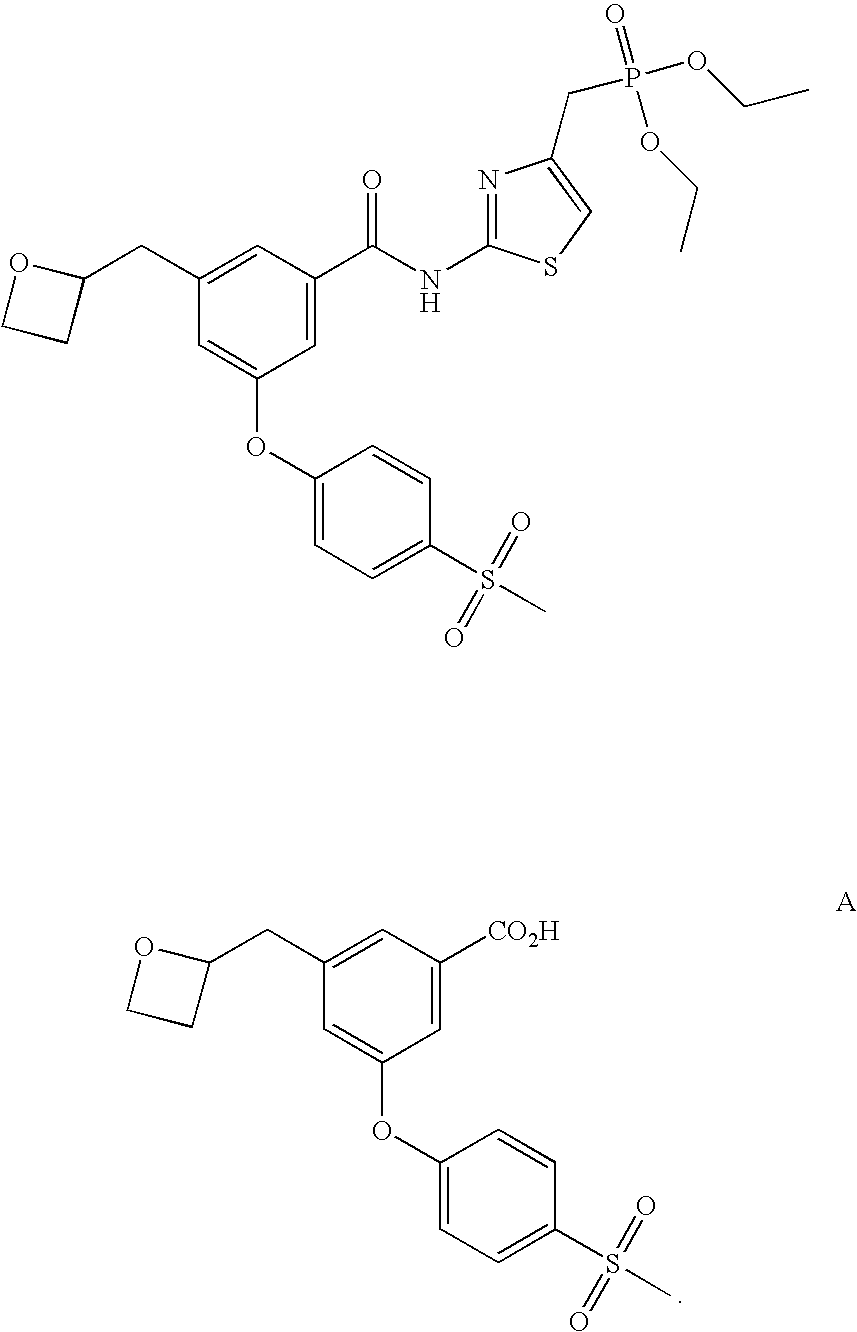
C1=C(OC2=CC=C(S(C)(=O)=O)C=C2)C=C([CO2H])C=C1CC1OCC1.C1=C(OC2=CC=C(S(C)(=O)=O)C=C2)C=C(C(NC2=NC(CP(OCC)(=O)OCC)=CS2)=O)C=C1CC1OCC1
